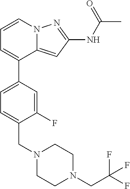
C12=CC(NC(C)=O)=NN1C=CC=C2C1=CC=C(CN2CCN(CC(F)(F)F)CC2)C(F)=C1
